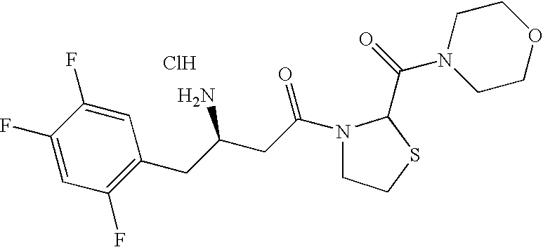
Cl.C1(F)=CC(F)=C(CC(CC(=O)N2CCSC2C(=O)N2CCOCC2)N)C=C1F
